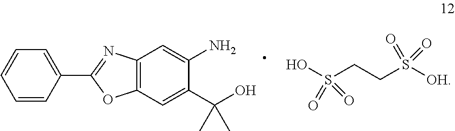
C1=CC=CC(C2=NC3=C(O2)C=C(C(O)(C)C)C(N)=C3)=C1.S(CCS([OH])(=O)=O)(O)(=O)=O
